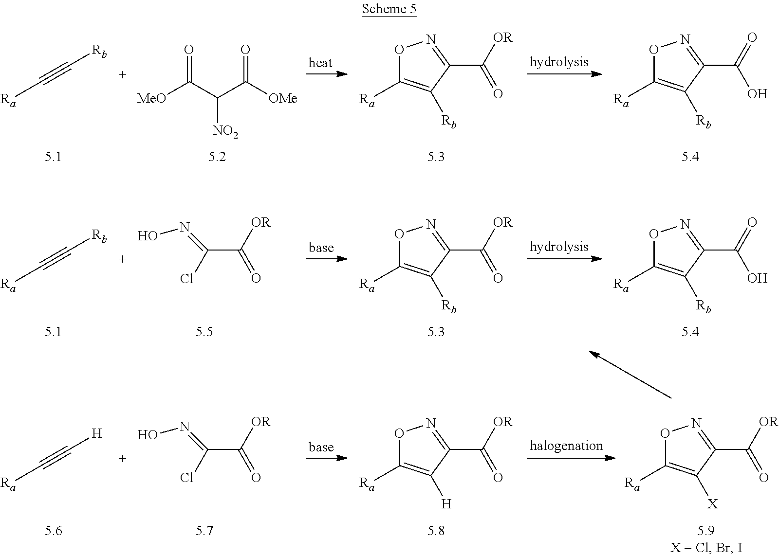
[Ra]C1=C([Rb])C(C([OR])=O)=NO1.[Ra]C1=C([Rb])C(C(O)=O)=NO1.[Ra]C#C[Rb].[MeO]C(C(C([OMe])=O)[NO2])=O.[Ra]C1=C([Rb])C(C([OR])=O)=NO1.[Ra]C1=C([Rb])C(C(O)=O)=NO1.[Ra]C#C[Rb].C(C([OR])=O)(=NO)Cl.[Ra]C1=C([H])C(C([OR])=O)=NO1.[Ra]C#C[H].C(C([OR])=O)(=NO)Cl.[Ra]C1=C([X])C(C([OR])=O)=NO1
